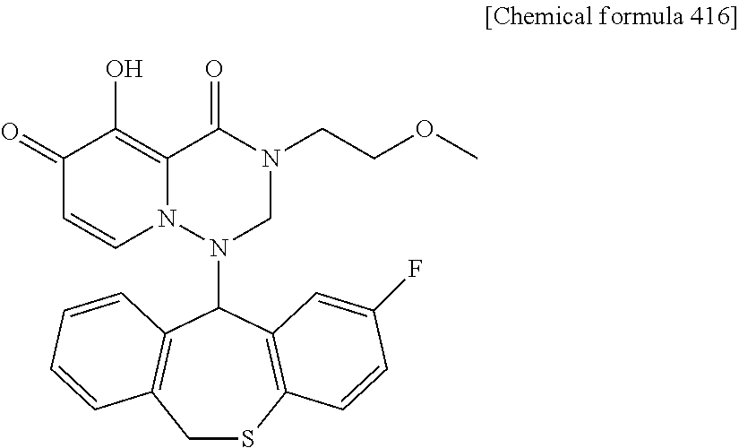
C1SC2=C(C(N3N4C(=C(O)C(=O)C=C4)C(=O)N(CCOC)C3)C3=C1C=CC=C3)C=C(F)C=C2
